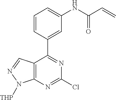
C1=C(C2=NC(Cl)=NC3=C2C=NN3[THP])C=CC=C1NC(C=C)=O
